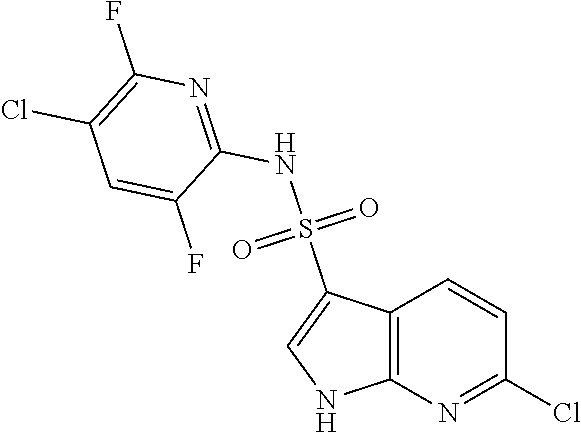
O=S(NC1=NC(F)=C(Cl)C=C1F)(=O)C1=CNC2=C1C=CC(Cl)=N2
